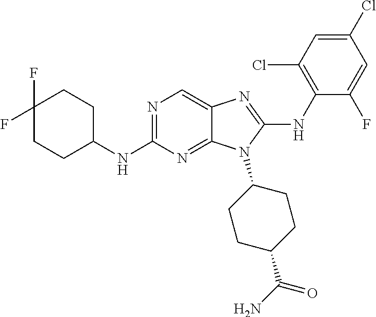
N1=C(NC2CCC(F)(F)CC2)N=C2C(=C1)N=C(NC1=C(Cl)C=C(Cl)C=C1F)N2C1CCC(C(N)=O)CC1
